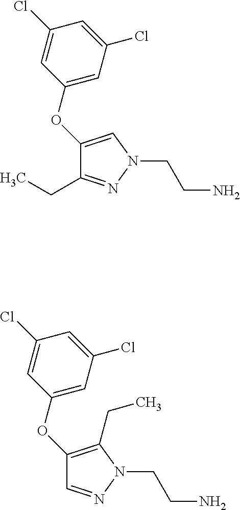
C1(CC)=NN(CCN)C=C1OC1=CC(Cl)=CC(Cl)=C1.C1=NN(CCN)C(CC)=C1OC1=CC(Cl)=CC(Cl)=C1
